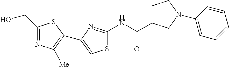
C1(CO)=NC([Me])=C(C2=CSC(NC(C3CCN(C4=CC=CC=C4)C3)=O)=N2)S1
